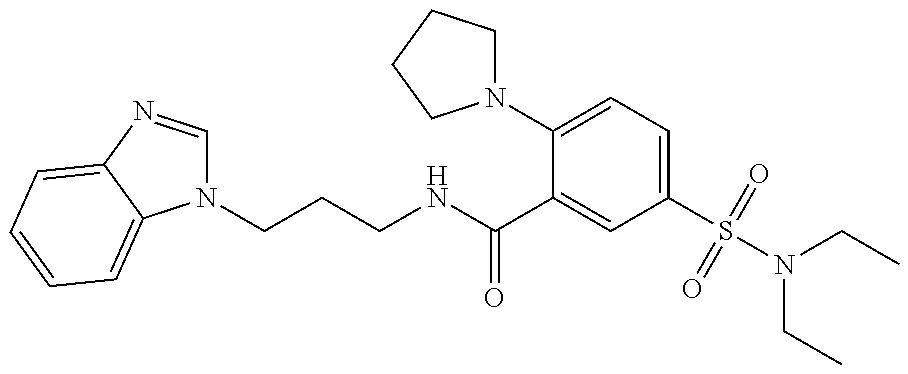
N1(CCCNC(=O)C2=CC(S(N(CC)CC)(=O)=O)=CC=C2N2CCCC2)C=NC2=CC=CC=C12
